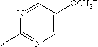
N1=CC([OCH2F])=CN=C1[#]
